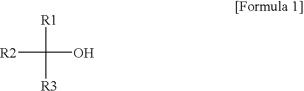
[R2]C([R1])(O)[R3]
